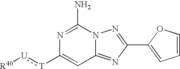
[T](C1=CC2=NC(C3=CC=CO3)=NN2C(N)=N1):[U][R40]
